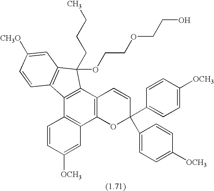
C1=CC([OCH3])=CC2=C1C1=C(C3=C2OC(C2=CC=C([OCH3])C=C2)(C2=CC=C([OCH3])C=C2)C=C3)C(OCCOCCO)(CCCC)C2=C1C=CC([CH3O])=C2
